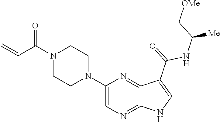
C1=C(N2CCN(C(C=C)=O)CC2)N=C2C(=N1)NC=C2C(=O)NC(C[OMe])[Me]
